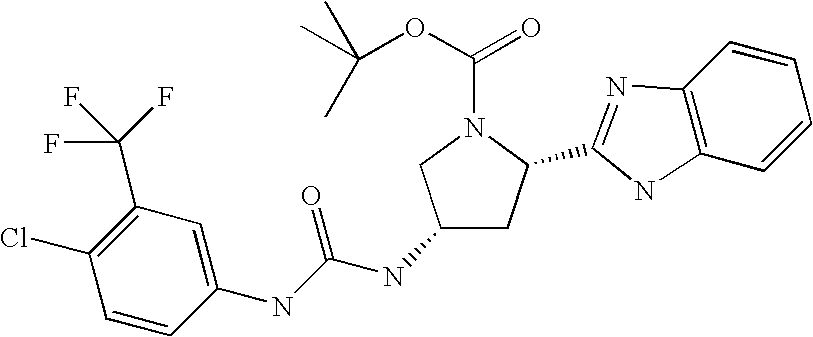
C1=CC(Cl)=C(C(F)(F)F)C=C1NC(NC1CC(C2=NC3=C(C=CC=C3)N2)N(C(OC(C)(C)C)=O)C1)=O
